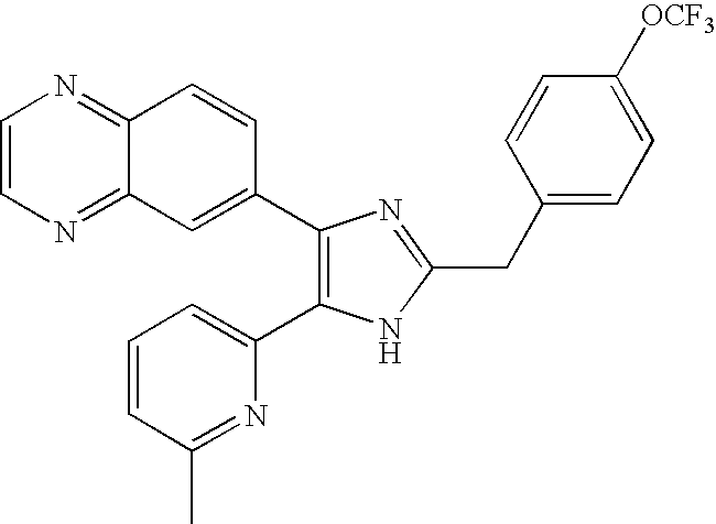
C1=CN=C2C(=N1)C=CC(C1=C(C3=CC=CC(C)=N3)NC(CC3=CC=C([OCF3])C=C3)=N1)=C2
